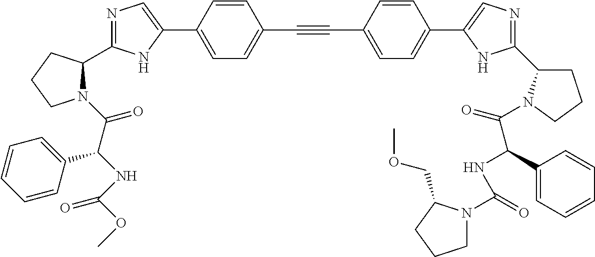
N1=C(C2N(C(C(NC(OC)=O)C3=CC=CC=C3)=O)CCC2)NC(C2=CC=C(C#CC3=CC=C(C4=CN=C(C5CCCN5C(=O)C(NC(=O)N5CCCC5COC)C5=CC=CC=C5)N4)C=C3)C=C2)=C1
